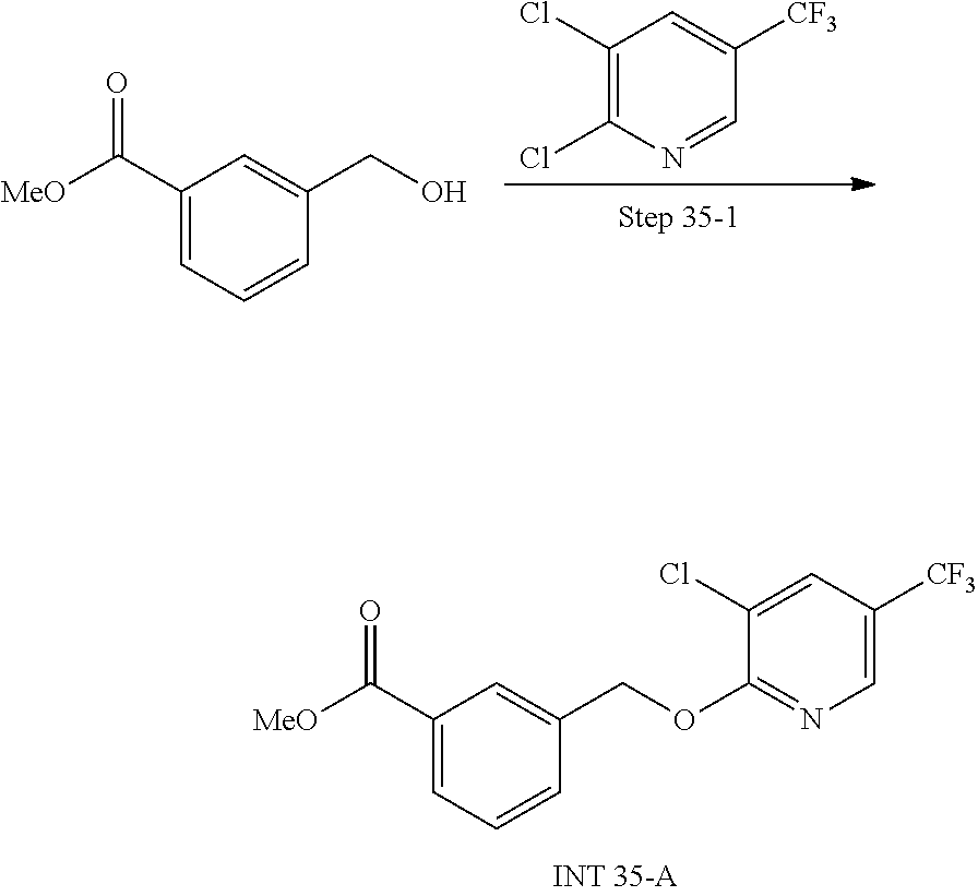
C1(C([MeO])=O)=CC=CC(COC2=NC=C([CF3])C=C2Cl)=C1.C1(C([MeO])=O)=CC=CC(CO)=C1.ClC1=C(Cl)C=C([CF3])C=N1
